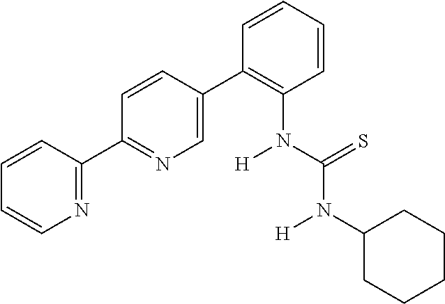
N1=C(C2=NC=C(C3=C(N(C(N(C4CCCCC4)[H])=S)[H])C=CC=C3)C=C2)C=CC=C1
